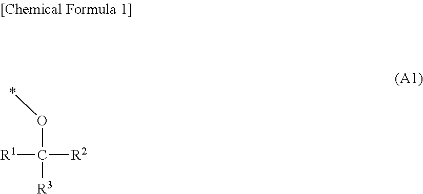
O(C([R3])([R2])[R1])*
